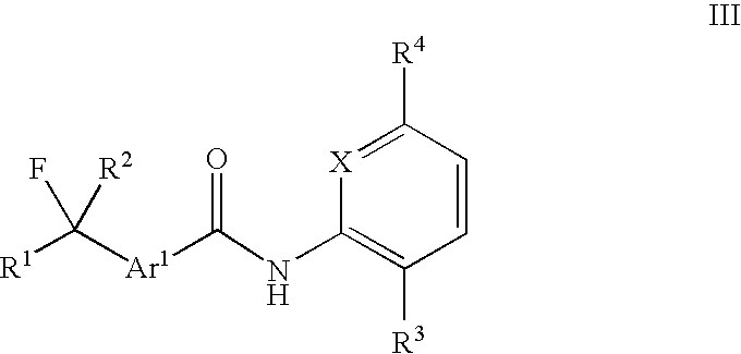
[R1]C([Ar1]C(=O)NC1=C([R3])C=CC([R4])=[X]1)(F)[R2]
